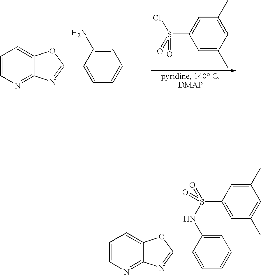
C1=CN=C2C(=C1)OC(C1=CC=CC=C1N)=N2.C1=C(C)C=C(C)C=C1S(=O)(=O)Cl.C1=CN=C2C(=C1)OC(C1=CC=CC=C1NS(C1=CC(C)=CC(C)=C1)(=O)=O)=N2
